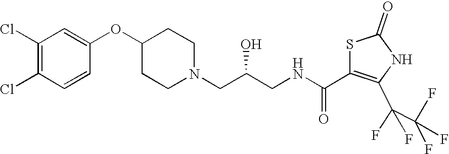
C1(Cl)=C(Cl)C=CC(OC2CCN(CC(CNC(C3=C(C(F)(C(F)(F)F)F)NC(=O)S3)=O)O)CC2)=C1
